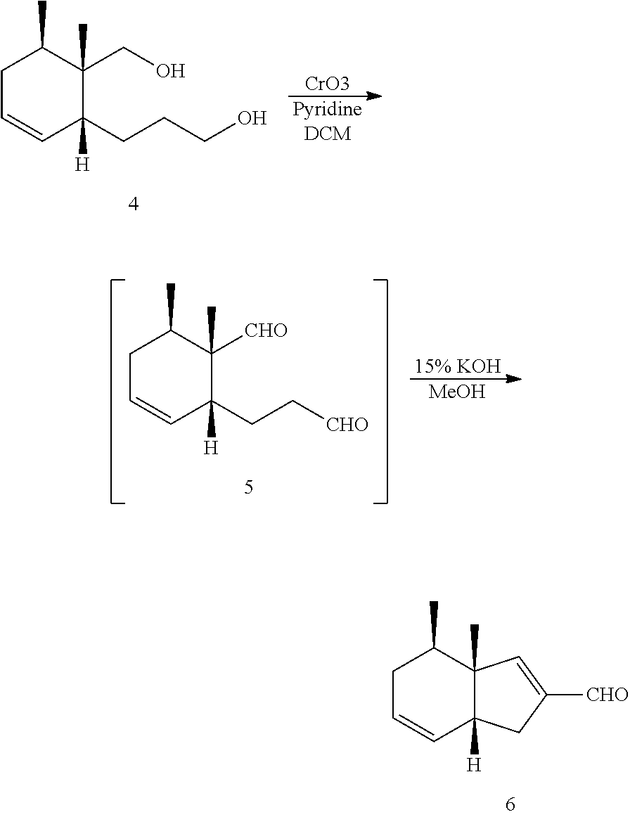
C1C=CC(CCCO)([H])C(C)(CO)C1C.[CrO3].[PyridineDCM].C1C=CC(CC[CHO])([H])C(C)([CHO])C1C.[15% KOH].[MeOH].C1C=CC2([H])C(C)(C1C)C=C([CHO])C2
